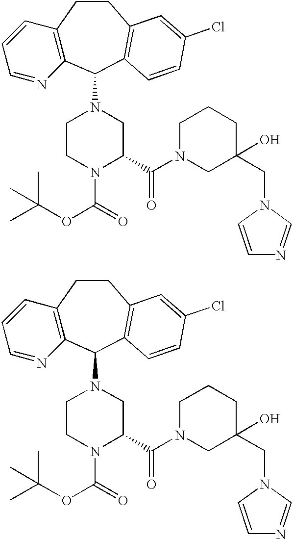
C12=C(C(N3CCN(C(OC(C)(C)C)=O)C(C(N4CC(CN5C=NC=C5)(O)CCC4)=O)C3)C3=C(CC1)C=C(Cl)C=C3)N=CC=C2.C12=C(C(N3CCN(C(OC(C)(C)C)=O)C(C(N4CC(CN5C=NC=C5)(O)CCC4)=O)C3)C3=C(CC1)C=C(Cl)C=C3)N=CC=C2
